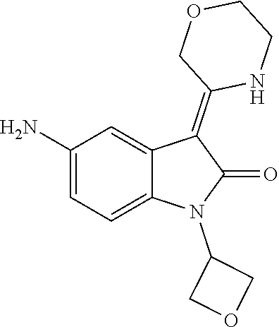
C1(N)=CC=C2C(=C1)C(=C1NCCOC1)C(=O)N2C1COC1
